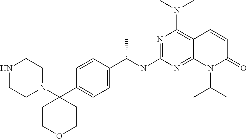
N1CCN(C2(C3=CC=C(C(NC4=NC(N(C)C)=C5C(=N4)N(C(C)C)C(=O)C=C5)C)C=C3)CCOCC2)CC1
